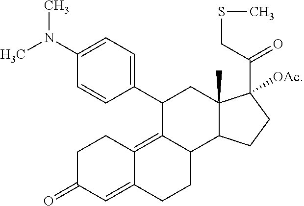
C1=C(N(C)C)C=CC(C2C3=C4C(=CC(=O)CC4)CCC3C3C(C)(C2)C(C(CSC)=O)([OAc])CC3)=C1
